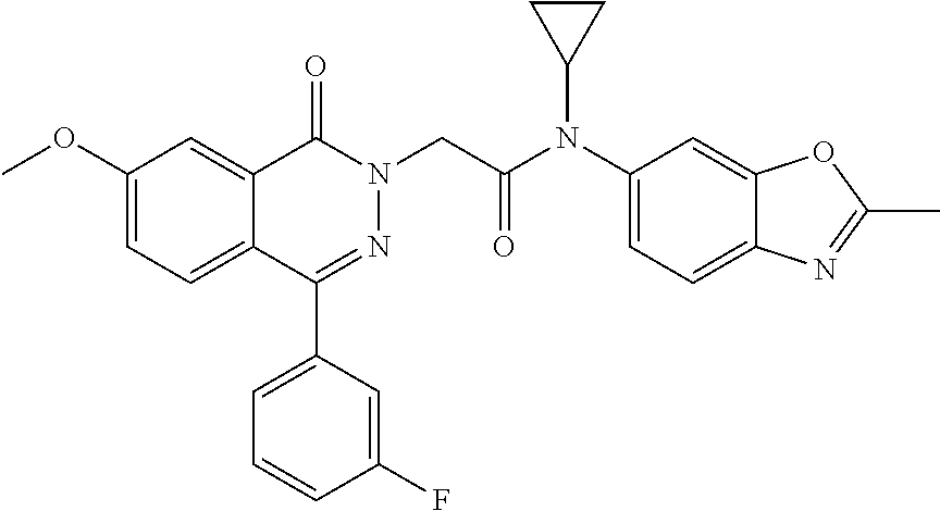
C12=CC(OC)=CC=C1C(C1=CC=CC(F)=C1)=NN(CC(=O)N(C1=CC=C3C(=C1)OC(C)=N3)C1CC1)C2=O
